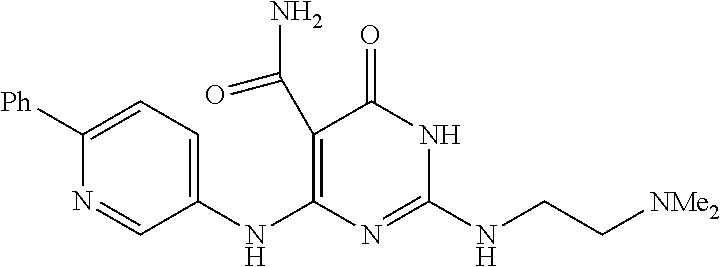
C1(C(N)=O)=C(NC2=CC=C([Ph])N=C2)N=C(NCC[NMe2])NC1=O
